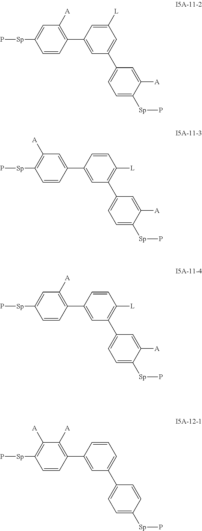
C1=CC(C2=CC(C3=CC=C([Sp]P)C([A])=C3)=CC([L])=C2)=C([A])C=C1[Sp]P.C1=CC(C2=CC(C3=CC=C([Sp]P)C([A])=C3)=C([L])C=C2)=CC([A])=C1[Sp]P.C1=CC(C2=CC(C3=CC=C([Sp]P)C([A])=C3)=C([L])C=C2)=C([A])C=C1[Sp]P.C1=CC(C2=CC(C3=CC=C([Sp]P)C=C3)=CC=C2)=C([A])C([A])=C1[Sp]P
